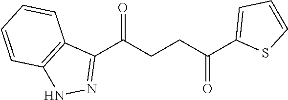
C1(C(CCC(C2=CC=CS2)=O)=O)=NNC2=C1C=CC=C2
